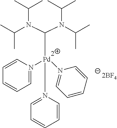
[Pd](N1=CC=CC=C1)(C(N(C(C)C)C(C)C)N(C(C)C)C(C)C)(N1=CC=CC=C1)N1=CC=CC=C1
